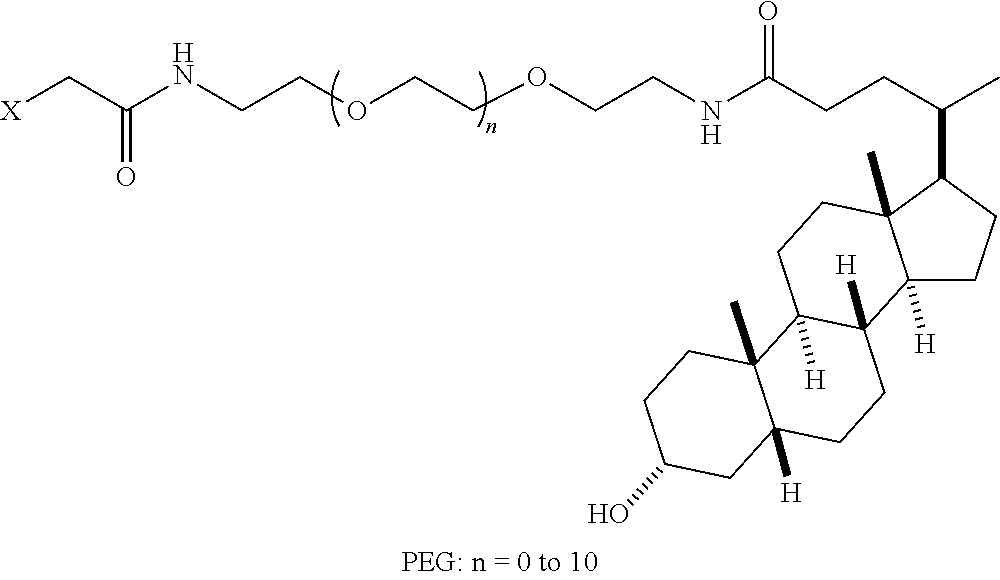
[X]CC(NCCOCCOCCNC(CCC(C)C1C2(C)C([H])(CC1)C1([H])C([H])(CC2)C2(C)C([H])(CC1)CC(O)CC2)=O)=O
